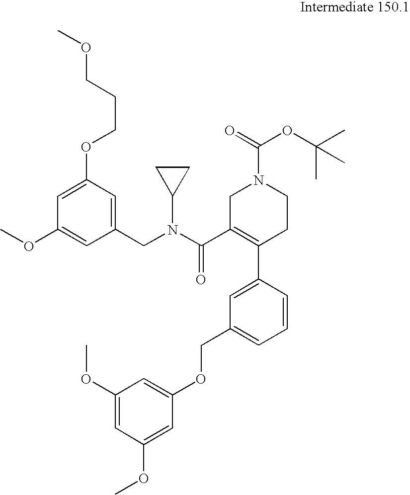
C1(OC)=CC(OC)=CC(OCC2=CC=CC(C3=C(C(N(CC4=CC(OCCCOC)=CC(OC)=C4)C4CC4)=O)CN(C(OC(C)(C)C)=O)CC3)=C2)=C1
